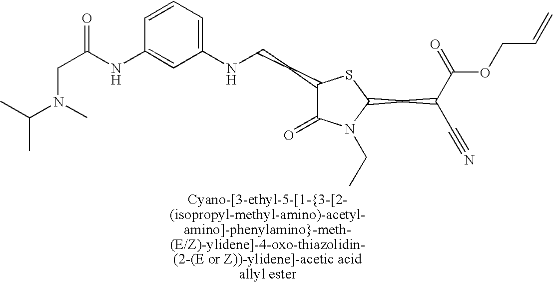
C1(CCNC2=CC=CC(NC(CN(C(C)C)C)=O)=C2)C(=O)N(CC)C(CC(C(=O)OCC=C)C#N)S1
